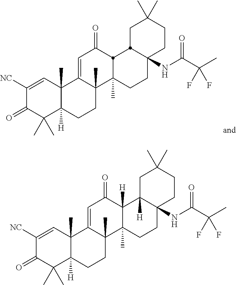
C1([NC])=CC2(C)C([H])(C(C)(C)C1=O)CCC1(C)C2=CC(=O)C2C1(C)CCC1(NC(C(C)(F)F)=O)CCC(C)(C)CC12.C1([NC])=CC2(C)C([H])(C(C)(C)C1=O)CCC1(C)C2=CC(=O)C2([H])C1(C)CCC1(NC(C(C)(F)F)=O)CCC(C)(C)CC12[H]
